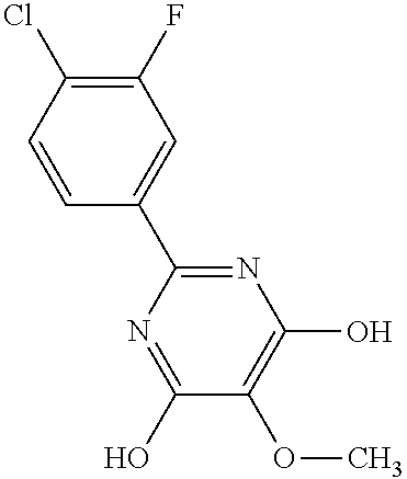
C1=CC(Cl)=C(F)C=C1C1=NC(O)=C(OC)C(O)=N1
